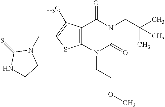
C12=C(N(CCOC)C(=O)N(CC(C)(C)C)C1=O)SC(CN1C(=S)NCC1)=C2C
